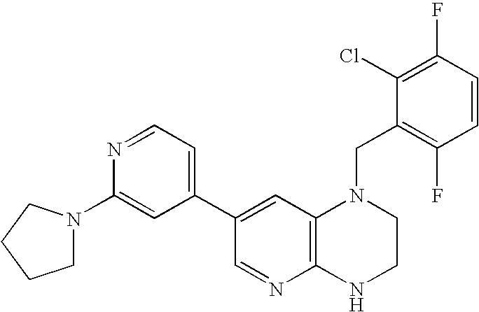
C12=C(C=C(C3=CC=NC(N4CCCC4)=C3)C=N1)N(CC1=C(F)C=CC(F)=C1Cl)CCN2
